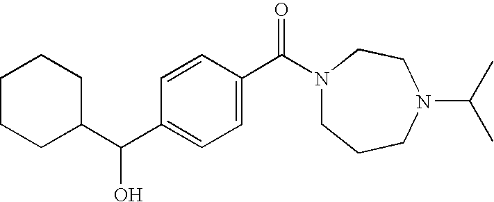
C1CCC(C(C2=CC=C(C(=O)N3CCCN(C(C)C)CC3)C=C2)O)CC1
